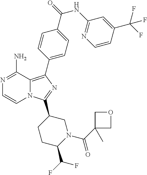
N12C(=C(C3=CC=C(C(=O)NC4=NC=CC(C(F)(F)F)=C4)C=C3)N=C1C1CCC(C(F)F)N(C(C3(C)COC3)=O)C1)C(N)=NC=C2
